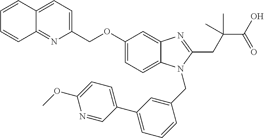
C1=CC2=CC=C(COC3=CC=C4C(=C3)N=C(CC(C(O)=O)(C)C)N4CC3=CC(C4=CC=C(OC)N=C4)=CC=C3)N=C2C=C1
